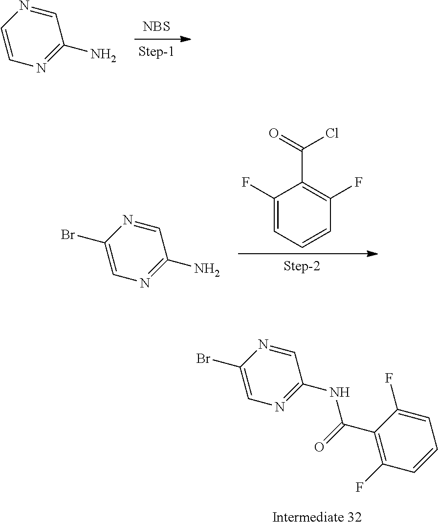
C1(N)=NC=CN=C1.[NBS].C1(N)=NC=C(Br)N=C1.C1(F)=CC=CC(F)=C1C(=O)Cl.C1(NC(=O)C2=C(F)C=CC=C2F)=NC=C(Br)N=C1
